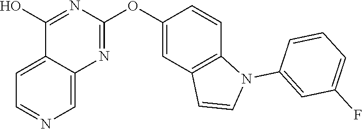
C12=CC=NC=C1N=C(OC1=CC3=C(C=C1)N(C1=CC(F)=CC=C1)C=C3)N=C2O
